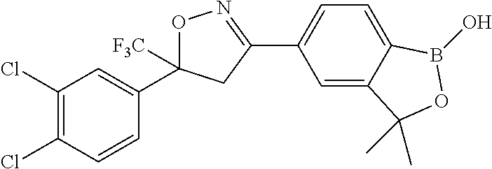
C1=CC(Cl)=C(Cl)C=C1C1([F3C])ON=C(C2=CC=C3C(=C2)C(C)(C)OB3O)C1
